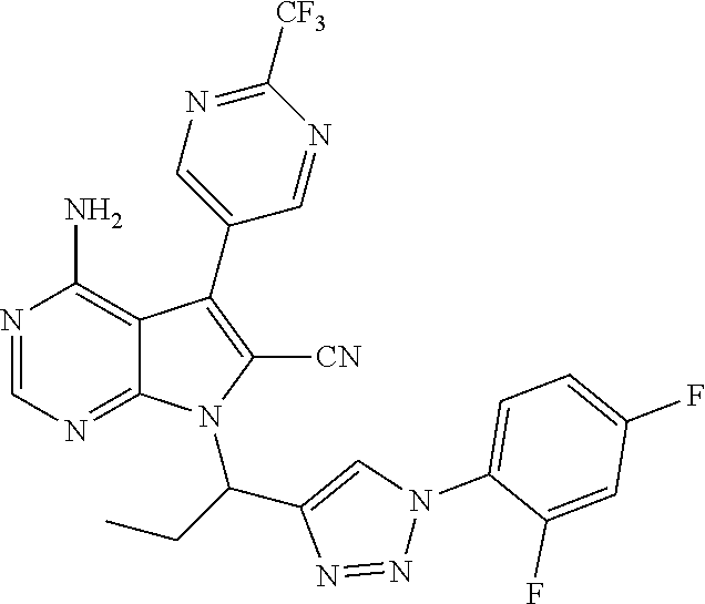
N1=CN=C2C(=C1N)C(C1=CN=C([CF3])N=C1)=C([CN])N2C(C1=CN(C2=CC=C(F)C=C2F)N=N1)CC
